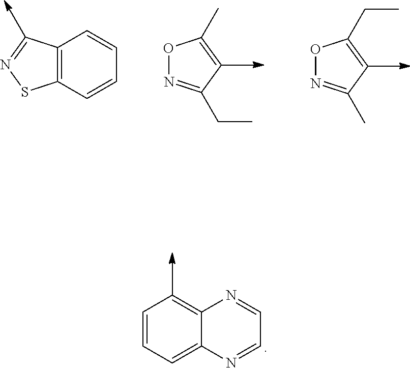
C12=C(C=CC=C1)SN=C2.O1N=C(CC)C=C1C.O1N=C(C)C=C1CC.C1=CC=C2C(=C1)N=CC=N2
